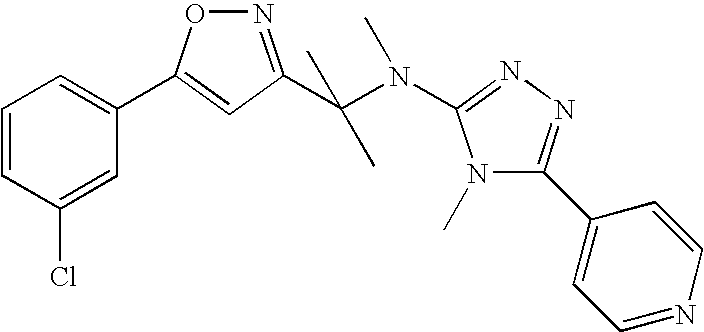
C1=CC(Cl)=CC(C2=CC(C(N(C3=NN=C(C4=CC=NC=C4)N3C)C)(C)C)=NO2)=C1
